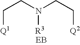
C(CN(CC[Q2])[R3])[Q1].[EB]
